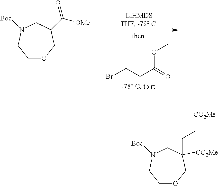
BrCCC(=O)OC.C1OCC(C([OMe])=O)CN([Boc])C1.C1OCC([CO2Me])(CC[CO2Me])CN([Boc])C1
